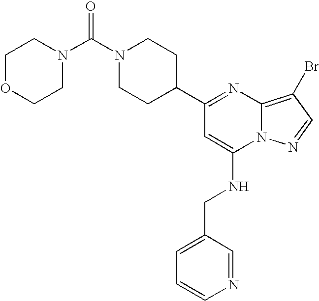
C1=CN=CC(CNC2=CC(C3CCN(C(N4CCOCC4)=O)CC3)=NC3=C(Br)C=NN23)=C1
